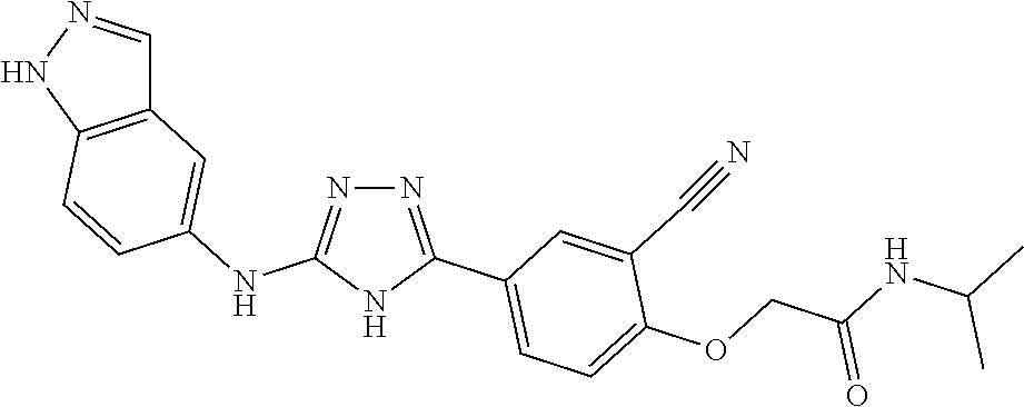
N1=C(C2=CC=C(OCC(=O)NC(C)C)C(C#N)=C2)NC(NC2=CC3=C(NN=C3)C=C2)=N1
